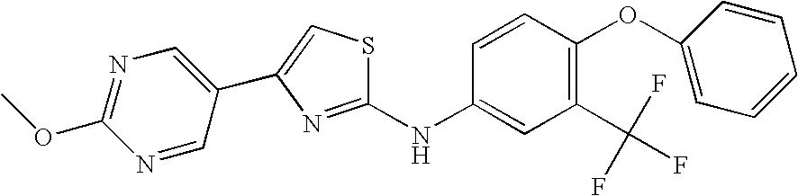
C1(OC)=NC=C(C2=CSC(NC3=CC(C(F)(F)F)=C(OC4=CC=CC=C4)C=C3)=N2)C=N1
